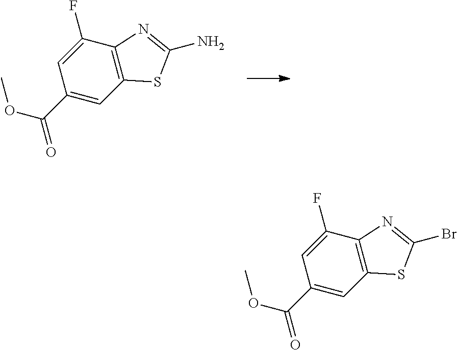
C1(C(OC)=O)=CC2=C(C(F)=C1)N=C(N)S2.C1(C(OC)=O)=CC2=C(C(F)=C1)N=C(Br)S2
